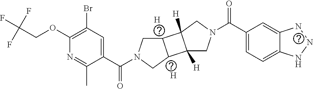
C1(OCC(F)(F)F)=C(Br)C=C(C(N2CC3C(C2)C2([H])C3([H])CN(C(C3=CC=C4C(=C3)NNN4)=O)C2)=O)C(C)=N1.[H].[H]
